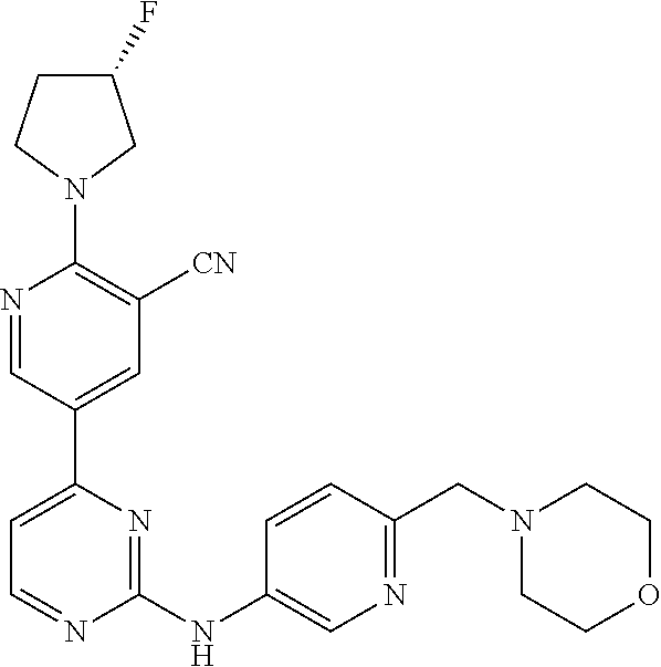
C1(F)CCN(C2=C([CN])C=C(C3=CC=NC(NC4=CN=C(CN5CCOCC5)C=C4)=N3)C=N2)C1
